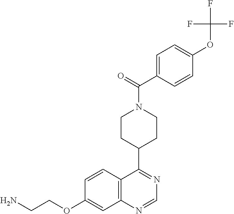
C1=CC2=C(C=C1OCCN)N=CN=C2C1CCN(C(=O)C2=CC=C(OC(F)(F)F)C=C2)CC1
